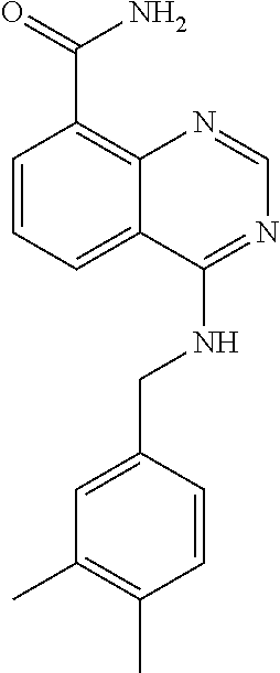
C1=CC=C2C(=C1C(=O)N)N=CN=C2NCC1=CC(C)=C(C)C=C1
